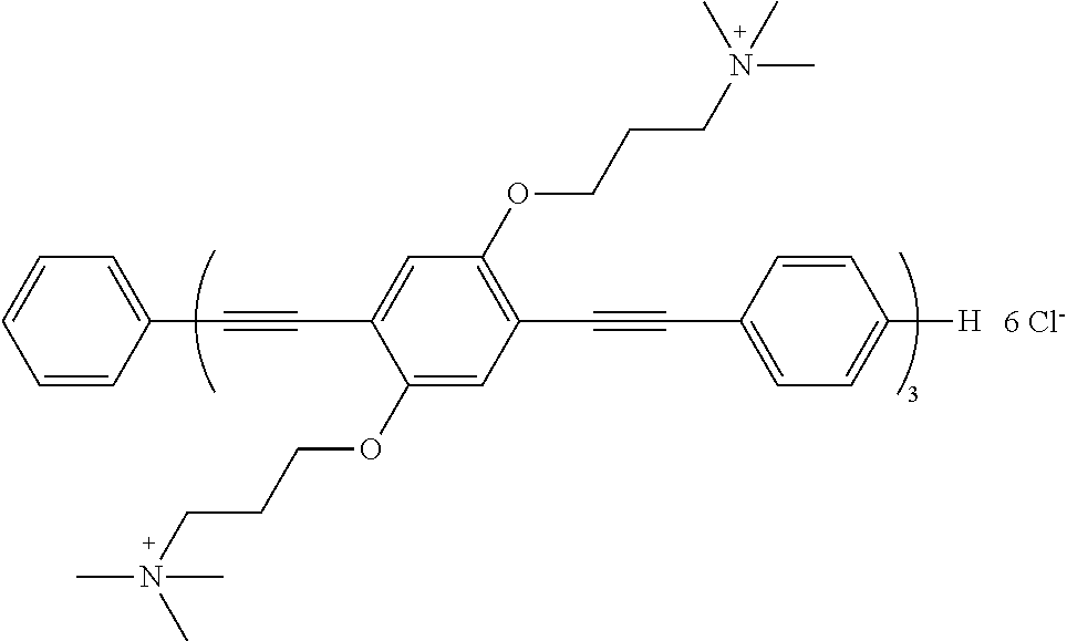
C1=CC=CC(C#CC2=CC(OCCCN(C)(C)C)=C(C#CC3=CC=C([H])C=C3)C=C2OCCCN(C)(C)C)=C1.[6 Cl-]
